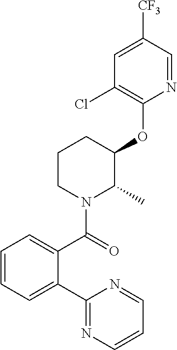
C1(C2=CC=CC=C2C(=O)N2C(C)C(OC3=C(Cl)C=C([CF3])C=N3)CCC2)=NC=CC=N1
